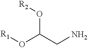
O(C(CN)O[R2])[R1]
